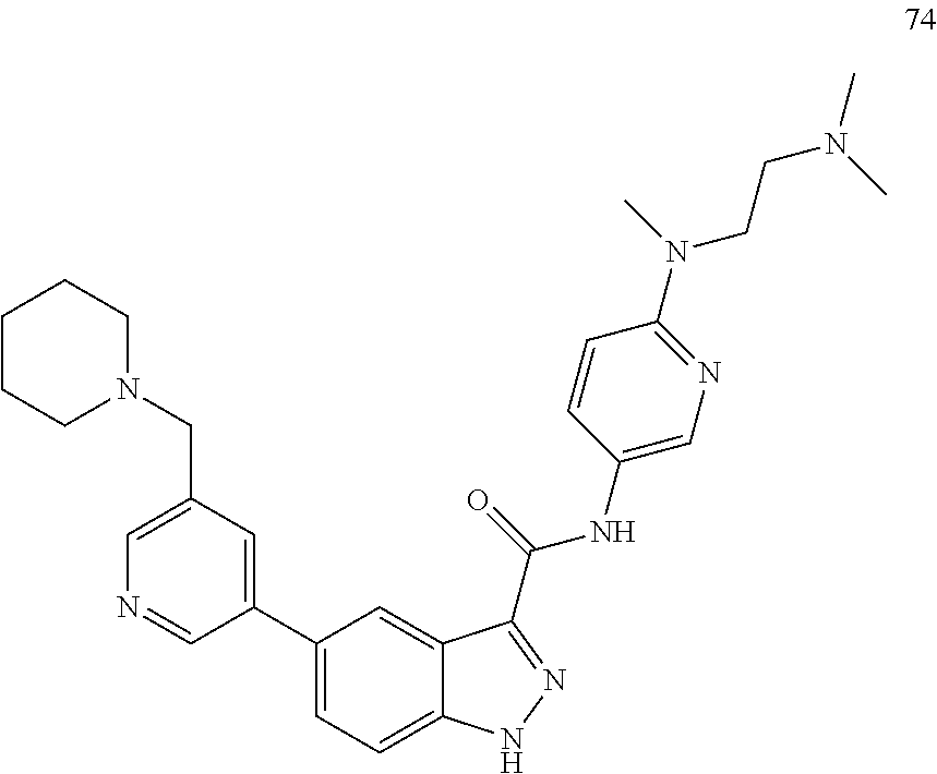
C1CCN(CC2=CN=CC(C3=CC=C4C(=C3)C(C(NC3=CN=C(N(C)CCN(C)C)C=C3)=O)=NN4)=C2)CC1
